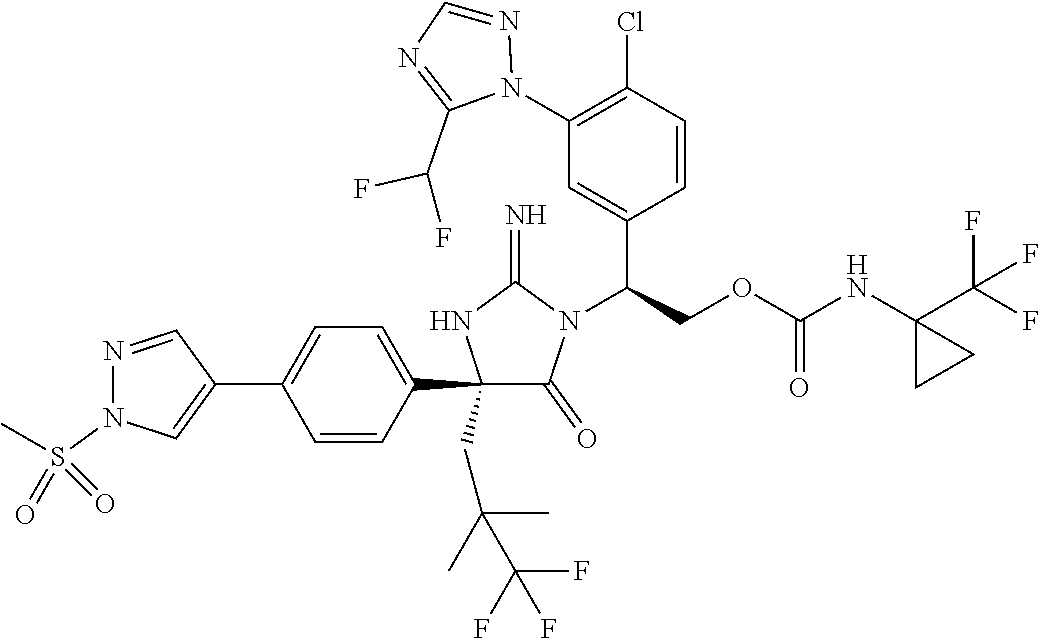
C1(C2=CC=C(C3=CN(S(C)(=O)=O)N=C3)C=C2)(CC(C)(C(F)(F)F)C)C(=O)N(C(COC(NC2(C(F)(F)F)CC2)=O)C2=CC(N3N=CN=C3C(F)F)=C(Cl)C=C2)C(=N)N1
